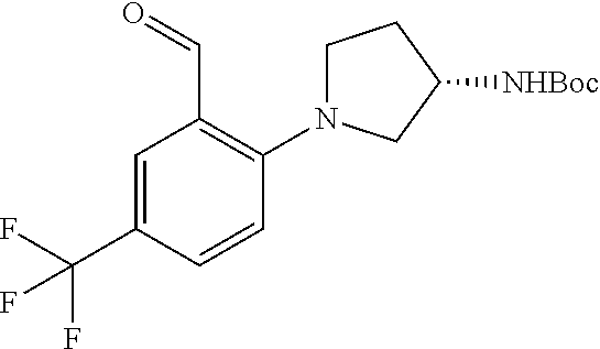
O=CC1=C(N2CCC([NHBoc])C2)C=CC(C(F)(F)F)=C1
